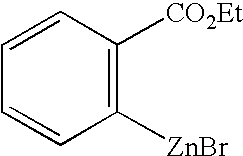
C1=CC([CO2Et])=C([ZnBr])C=C1
